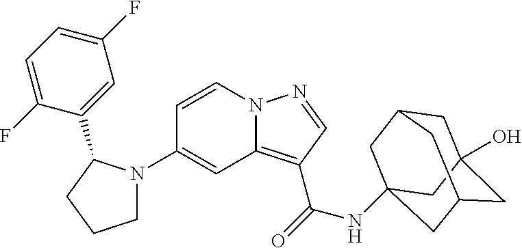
C1(N2CCCC2C2=CC(F)=CC=C2F)=CC2=C(C(=O)NC34CC5CC(O)(CC(C3)C5)C4)C=NN2C=C1
